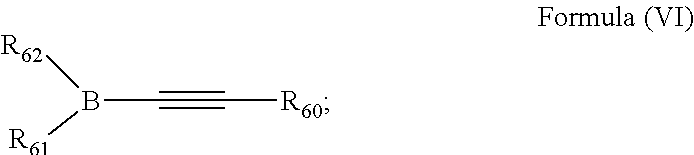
B(C#C[R60])([R61])[R62]
